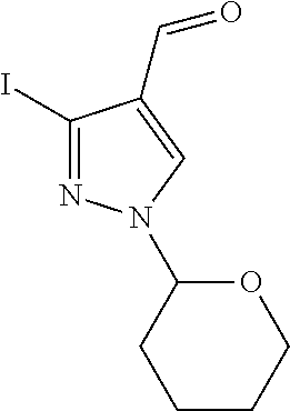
C1(I)=NN(C2CCCCO2)C=C1C=O
